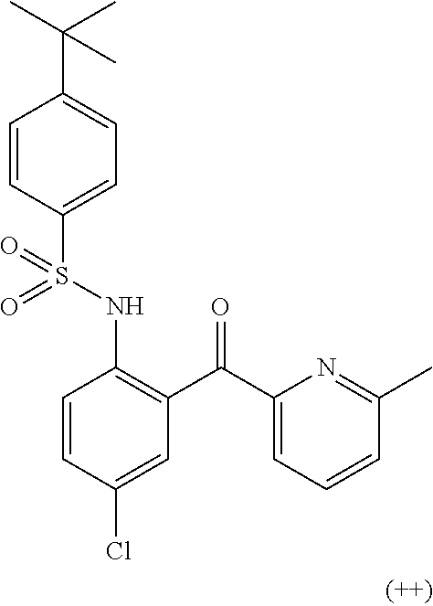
C1=CC(S(NC2=C(C(C3=CC=CC(C)=N3)=O)C=C(Cl)C=C2)(=O)=O)=CC=C1C(C)(C)C
